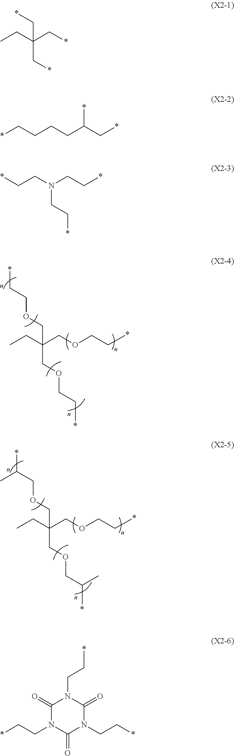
CCC(COCC*)(COCC*)COCC*.CCC(COCC*)(COCC(*)C)COCC(*)C.CCC(C*)(C*)C*.*CCCCC(*)C*.*CCN(CC*)CC*.*CCN1C(=O)N(CC*)C(=O)N(CC*)C1=O
